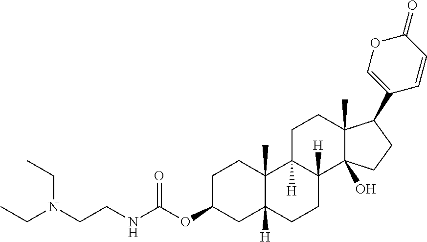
C1C(OC(NCCN(CC)CC)=O)CC2([H])C(C)(C1)C1([H])C([H])(CC2)C2(O)C(C)(CC1)C(C1=COC(=O)C=C1)CC2
